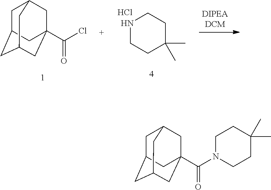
C1C2CC3CC(C(N4CCC(C)(C)CC4)=O)(CC1C3)C2.C1C2CC3CC(C(Cl)=O)(CC1C3)C2.N1CCC(C)(C)CC1.Cl
